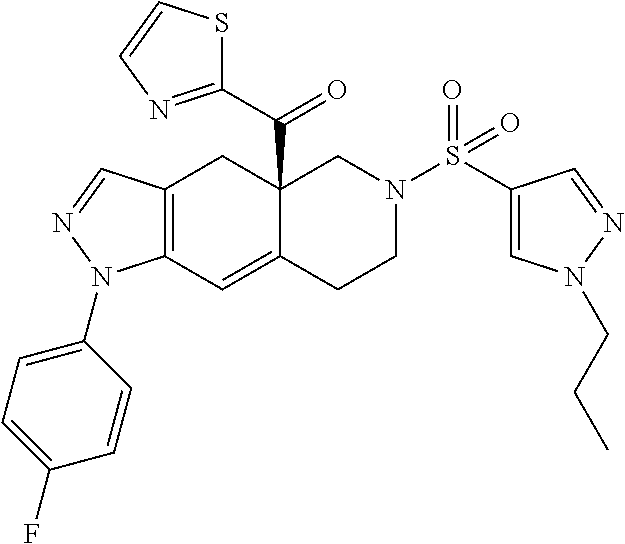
C12=C(C=NN1C1=CC=C(F)C=C1)CC1(C(=O)C3=NC=CS3)C(=C2)CCN(S(C2=CN(CCC)N=C2)(=O)=O)C1
